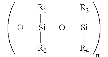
O([Si]([R1])([R2])O[Si]([R3])([R4])C)C
